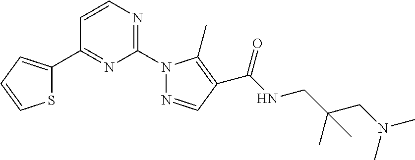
C1=CC(C2=CC=CS2)=NC(N2N=CC(C(NCC(CN(C)C)(C)C)=O)=C2C)=N1
